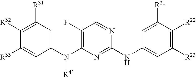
C1(F)=C(N(C2=CC([R31])=C([R32])C([R33])=C2)[R4])N=C(NC2=CC([R23])=C([R22])C([R21])=C2)N=C1
